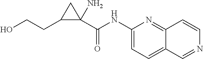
C1(NC(C2(N)CC2CCO)=O)=CC=C2C(=N1)C=CN=C2
